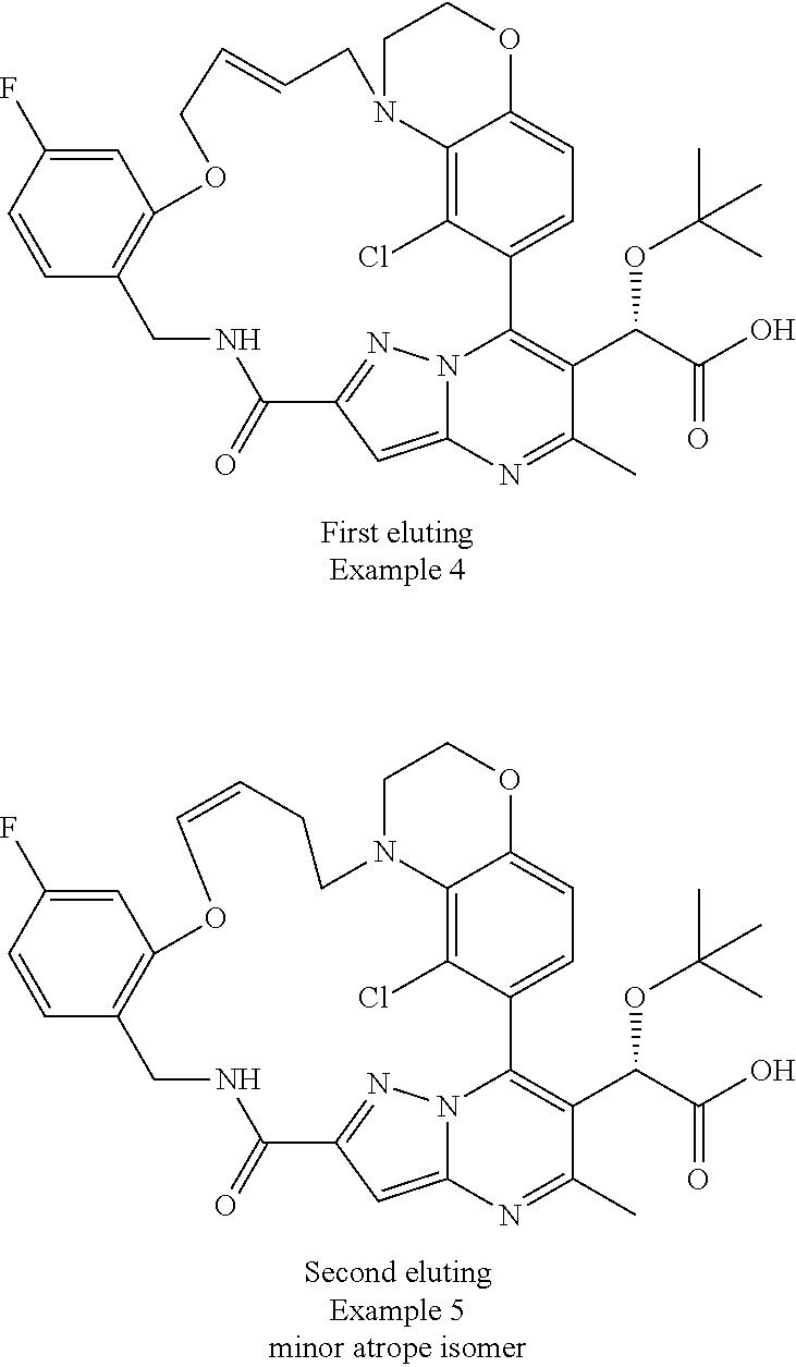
C12=C(Cl)C3=CC=C1OCCN2CC=CCOC1=C(CNC(=O)C2=NN4C3=C(C(OC(C)(C)C)C(=O)O)C(C)=NC4=C2)C=CC(F)=C1.C12=C(Cl)C3=CC=C1OCCN2CCC=COC1=C(CNC(=O)C2=NN4C3=C(C(OC(C)(C)C)C(=O)O)C(C)=NC4=C2)C=CC(F)=C1
